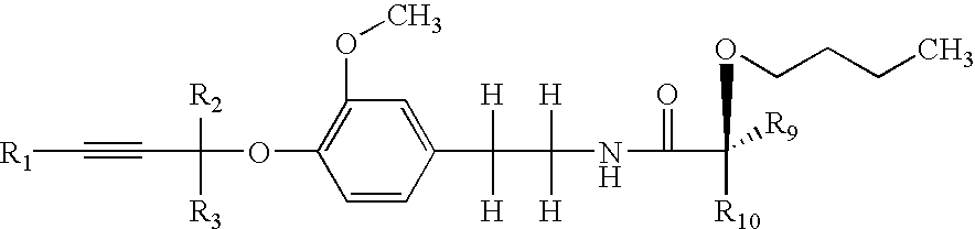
C1(OC)=C(OC([R2])([R3])C#C[R1])C=CC(C([H])([H])C([H])([H])NC(=O)C([R10])([R9])OCCCC)=C1
